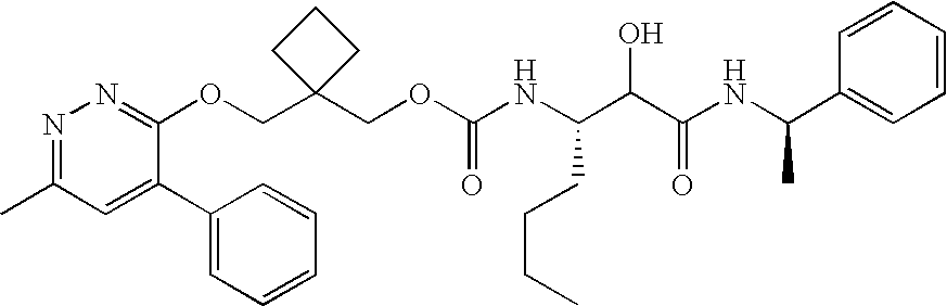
O(CC1(COC(NC(C(C(NC(C2=CC=CC=C2)C)=O)O)CCCC)=O)CCC1)C1=NN=C(C)C=C1C1=CC=CC=C1
